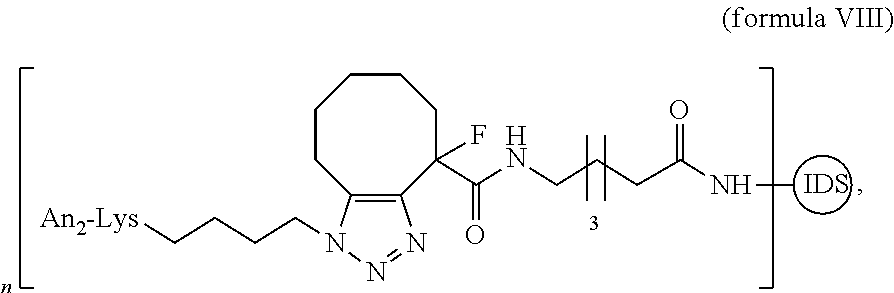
[IDS].C1CC2=C(C(C(NCCCC(NC)=O)=O)(F)CCC1)N=NN2CCCC[An2-Lys]
